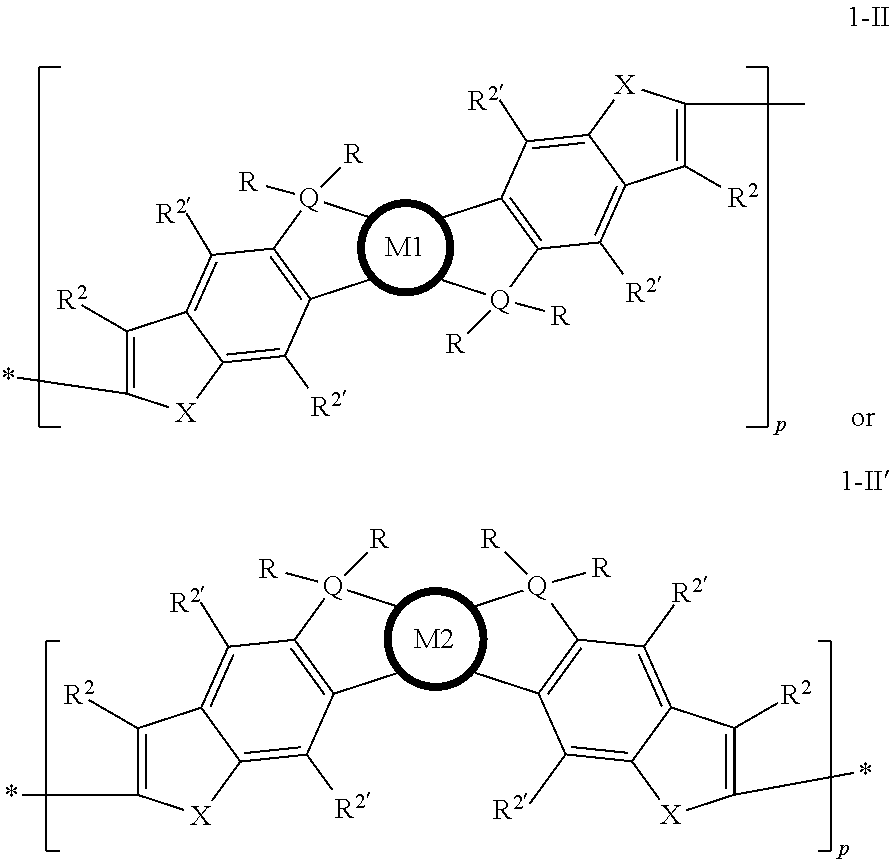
[M2].C1([R2])=C(*)[X]C2=C([R2])C(C)=C([Q](C)([R])[R])C([R2])=C12.C1(*)=C([R2])C2=C([R2])C([Q](C)([R])[R])=C(C)C([R2])=C2[X]1.[M1].C1([R2])=C(*)[X]C2=C([R2])C(C)=C([Q](C)([R])[R])C([R2])=C12.C1([R2])=C(C)[X]C2=C([R2])C(C)=C([Q](C)([R])[R])C([R2])=C12
